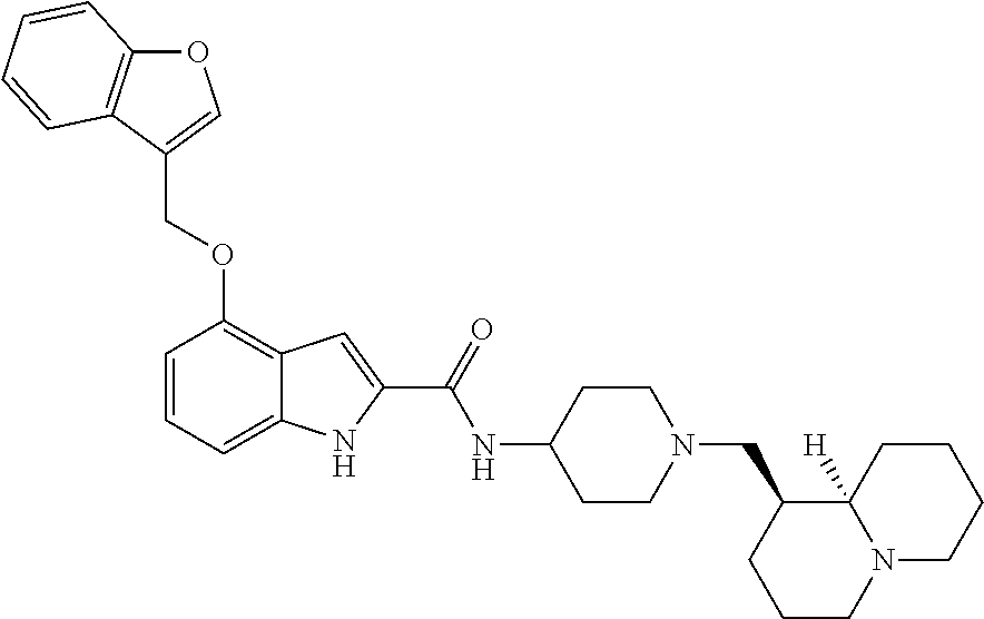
O1C2=C(C(COC3=C4C(=CC=C3)NC(C(=O)NC3CCN(CC5CCCN6C5([H])CCCC6)CC3)=C4)=C1)C=CC=C2
